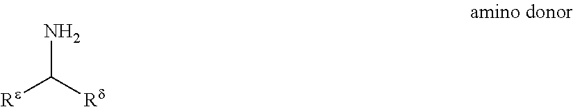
NC([Rd])[Re]
